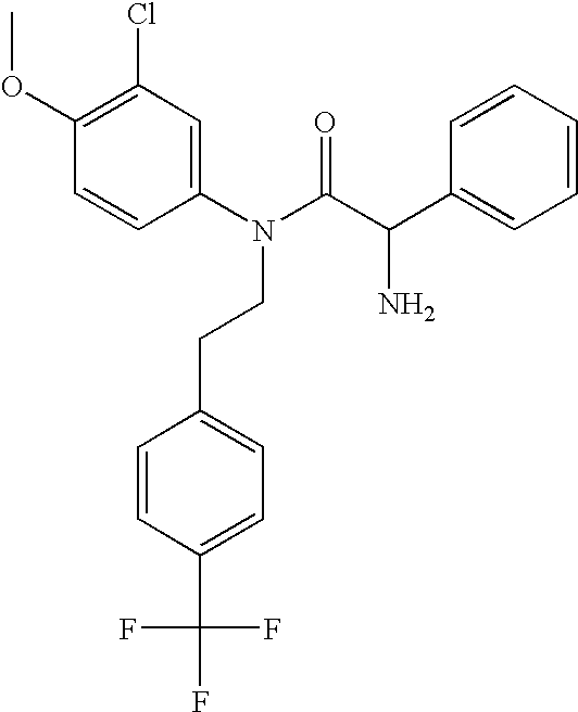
C1(Cl)=C(OC)C=CC(N(CCC2=CC=C(C(F)(F)F)C=C2)C(C(C2=CC=CC=C2)N)=O)=C1
